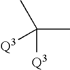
C(C)([Q3])(C)[Q3]
